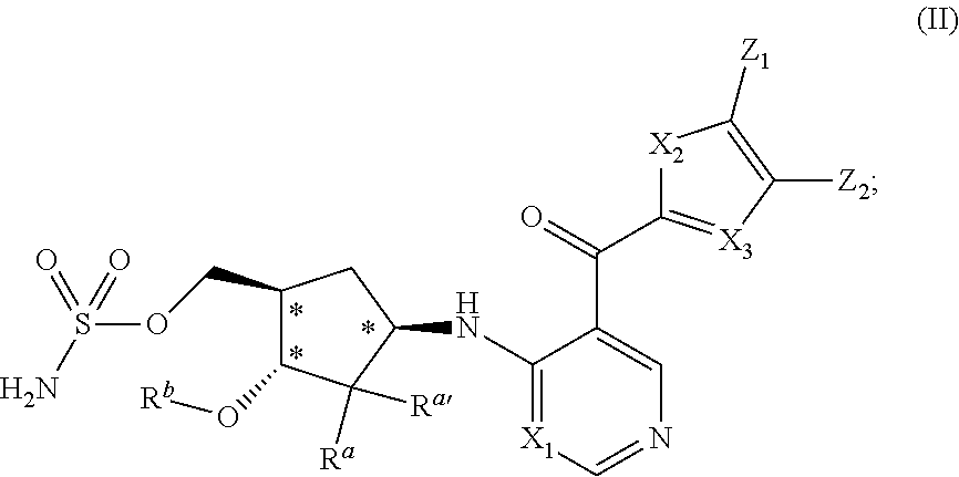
C1(COS(N)(=O)=O)C(O[Rb])C([Ra])([Ra])C(NC2=[X1]C=NC=C2C(=O)C2=[X3]C([Z2])=C([Z1])[X2]2)C1
